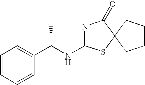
C1=CC=CC(C(NC2=NC(=O)C3(S2)CCCC3)C)=C1
